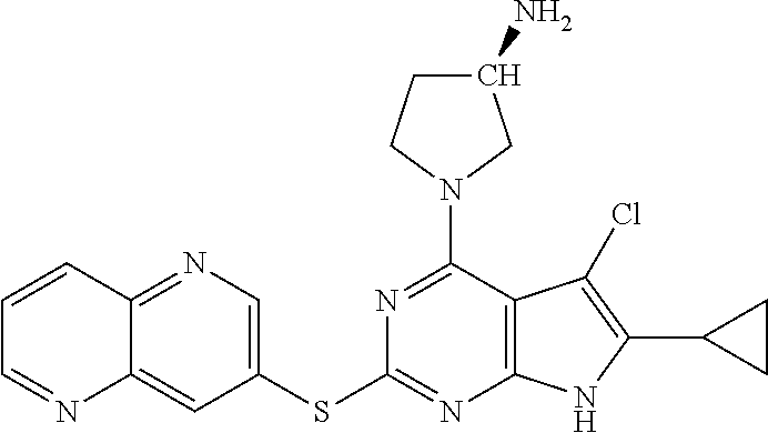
N1=C(N2CC(N)CC2)C2=C(N=C1SC1=CN=C3C(=C1)N=CC=C3)NC(C1CC1)=C2Cl
